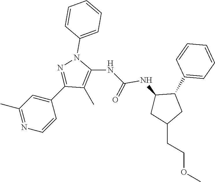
C1(C)=C(NC(=O)NC2CC(CCOC)CC2C2=CC=CC=C2)N(C2=CC=CC=C2)N=C1C1=CC(C)=NC=C1
